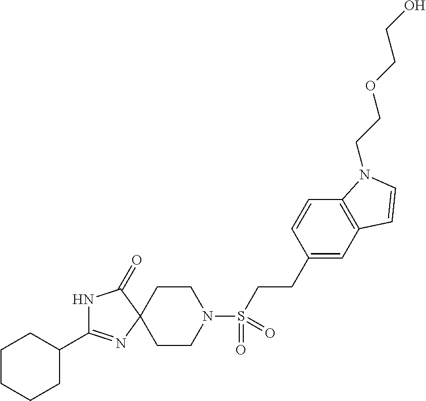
N1C(C2CCCCC2)=NC2(C1=O)CCN(S(CCC1=CC3=C(C=C1)N(CCOCCO)C=C3)(=O)=O)CC2
